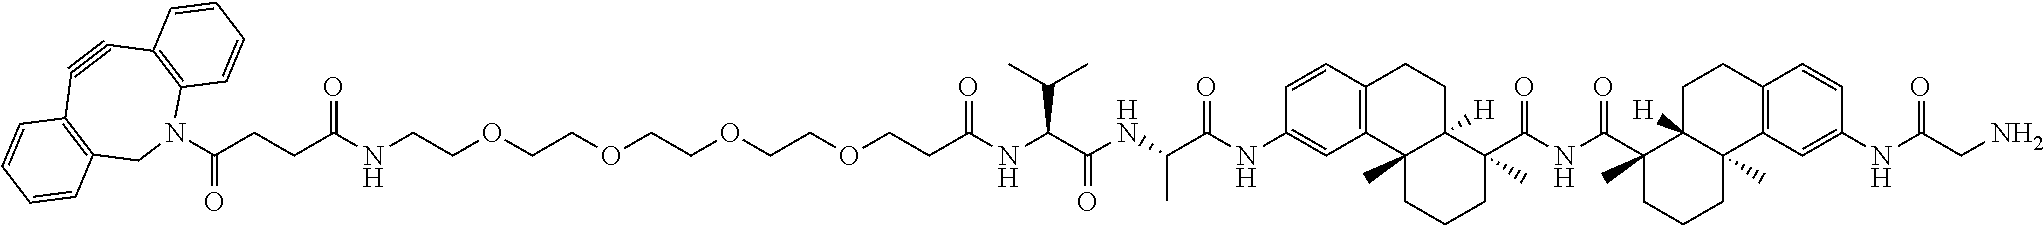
C(C(NCCOCCOCCOCCOCCC(NC(C(NC(C(NC1=CC2=C(C=C1)CCC1([H])C2(C)CCCC1(C(NC(=O)C1(C)CCCC2(C)C1([H])CCC1=C2C=C(NC(=O)CN)C=C1)=O)C)=O)C)=O)C(C)C)=O)=O)CC(N1C2=C(C#CC3=C(C1)C=CC=C3)C=CC=C2)=O
